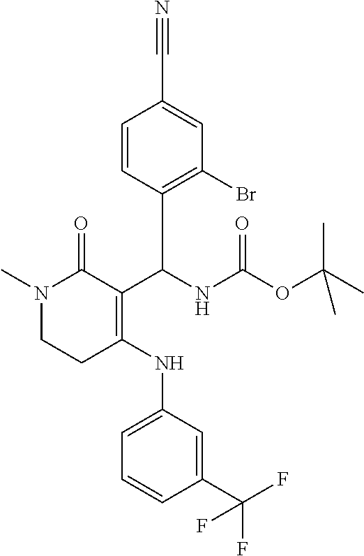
N1(C)CCC(NC2=CC=CC(C(F)(F)F)=C2)=C(C(NC(OC(C)(C)C)=O)C2=C(Br)C=C(C#N)C=C2)C1=O
